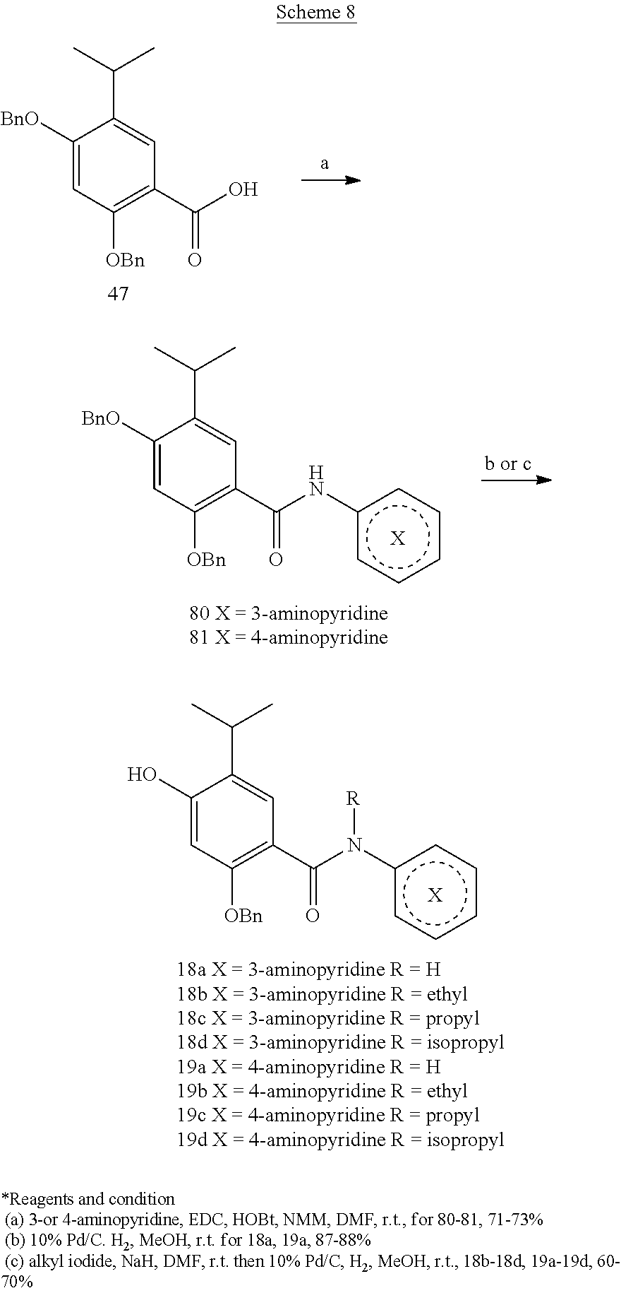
C1([BnO])=CC([OBn])=C(C(O)=O)C=C1C(C)C.C1([BnO])=CC([OBn])=C(C(Nc2ccccc2)=O)C=C1C(C)C.[X].C1(O)=CC([OBn])=C(C(N(c2ccccc2)[R])=O)C=C1C(C)C.[X]
